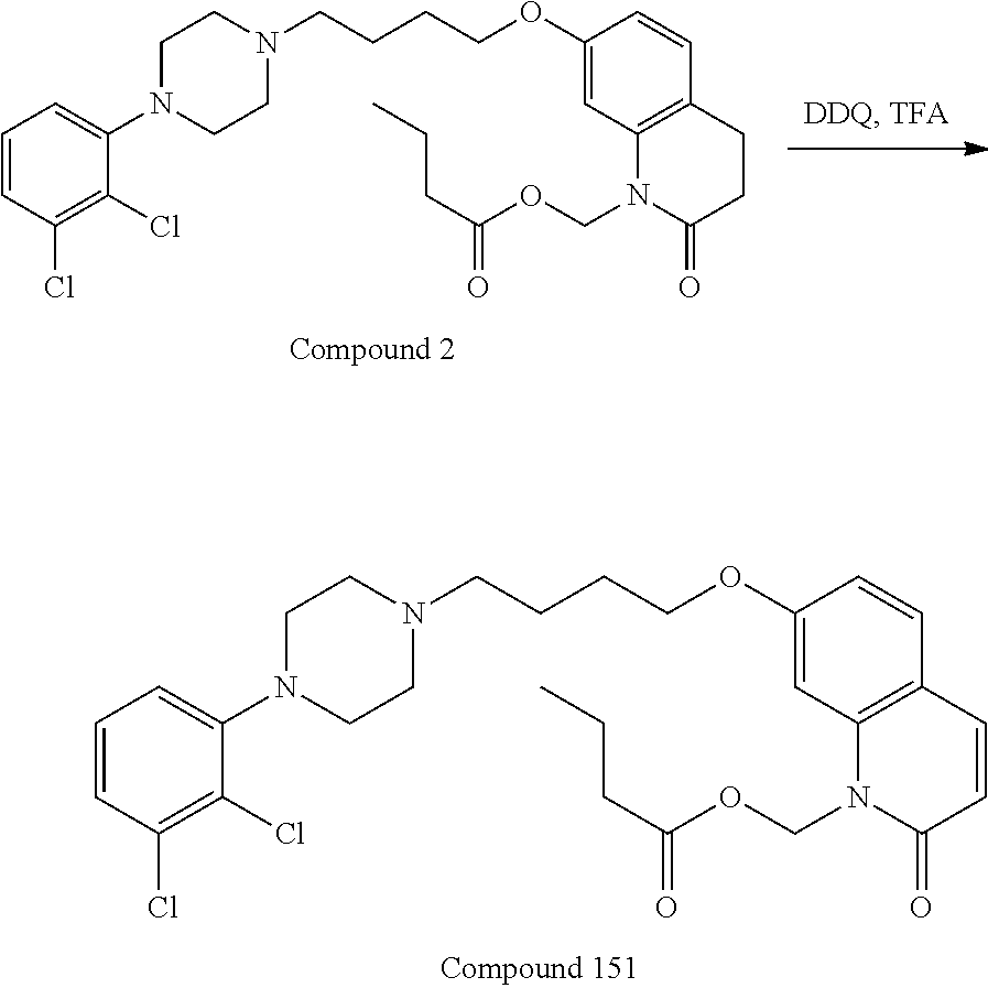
C1N(C2=CC=CC(Cl)=C2Cl)CCN(CCCCOC2=CC3=C(C=C2)C=CC(=O)N3COC(CCC)=O)C1.C1N(C2=CC=CC(Cl)=C2Cl)CCN(CCCCOC2=CC3=C(C=C2)CCC(=O)N3COC(CCC)=O)C1
